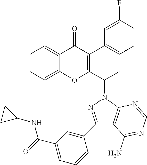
C1=CC=C2C(=C1)OC(C(N1N=C(C3=CC(C(=O)NC4CC4)=CC=C3)C3=C1N=CN=C3N)C)=C(C1=CC=CC(F)=C1)C2=O
